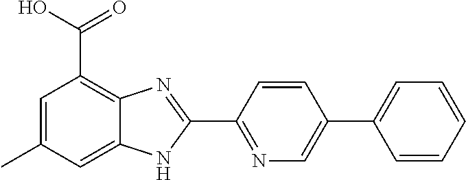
N1=C(C2=NC3=C(C(O)=O)C=C(C)C=C3N2)C=CC(C2=CC=CC=C2)=C1
